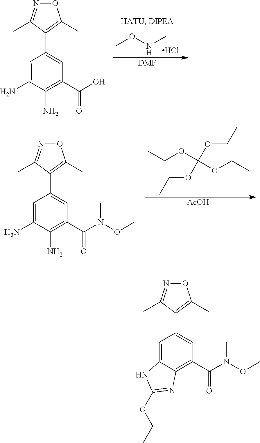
C1=C2C(=C(C(N(OC)C)=O)C=C1C1=C(C)ON=C1C)N=C(OCC)N2.C1=C(N)C(N)=C(C(O)=O)C=C1C1=C(C)ON=C1C.[DMF].CONC.Cl.C1=C(N)C(N)=C(C(N(OC)C)=O)C=C1C1=C(C)ON=C1C.CCOC(OCC)(OCC)OCC.[AcOH]
